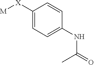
[M][X]C1=CC=C(NC(=O)C)C=C1
